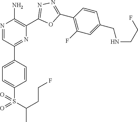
N1=CC(C2=CC=C(S(=O)(C(C)CCF)=O)C=C2)=NC(C2=NN=C(C3=C(F)C=C(CNCCF)C=C3)O2)=C1N
